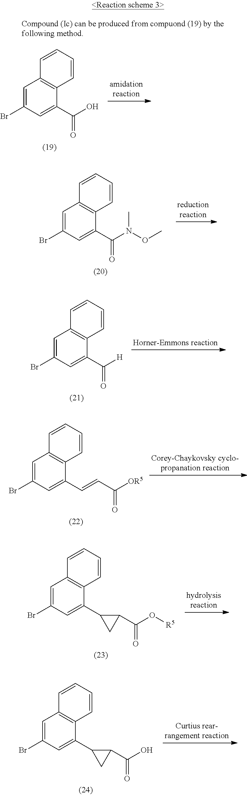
C1=C(Br)C=C(C(O)=O)C2=C1C=CC=C2.C1=C(Br)C=C(C(N(OC)C)=O)C2=C1C=CC=C2.C1=C(Br)C=C(C([H])=O)C2=C1C=CC=C2.C1=C(Br)C=C(C=CC([OR5])=O)C2=C1C=CC=C2.C1=C(Br)C=C(C2C(C(O[R5])=O)C2)C2=C1C=CC=C2.C1=C(Br)C=C(C2C(C(O)=O)C2)C2=C1C=CC=C2
